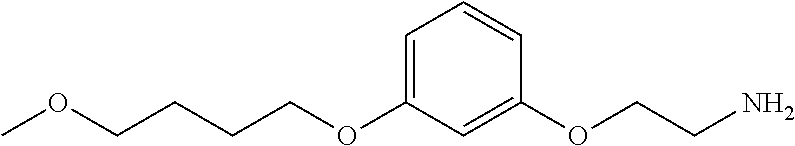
C(OC1=CC=CC(OCCN)=C1)CCCOC
